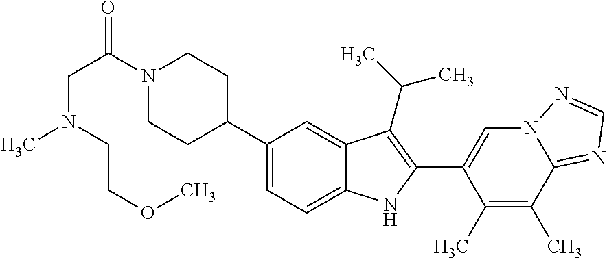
N1(C(CN(CCOC)C)=O)CCC(C2=CC=C3C(=C2)C(C(C)C)=C(C2=CN4C(=NC=N4)C(C)=C2C)N3)CC1
